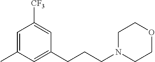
C1=C(C)C=C(CCCN2CCOCC2)C=C1[CF3]
